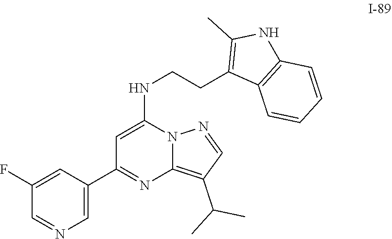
N12C(=C(C(C)C)C=N1)N=C(C1=CN=CC(F)=C1)C=C2NCCC1=C(C)NC2=C1C=CC=C2
